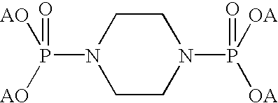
P(N1CCN(P([OA])([OA])=O)CC1)([AO])([AO])=O
